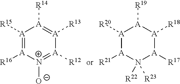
[A]1([R15])=[A]([R16])[N+]([O-])=[A]([R12])[A]([R13])=[A]1[R14].[A]1([R20])[A]([R21])N([R23])([R22])[A]([R17])[A]([R18])[A]1[R19]
